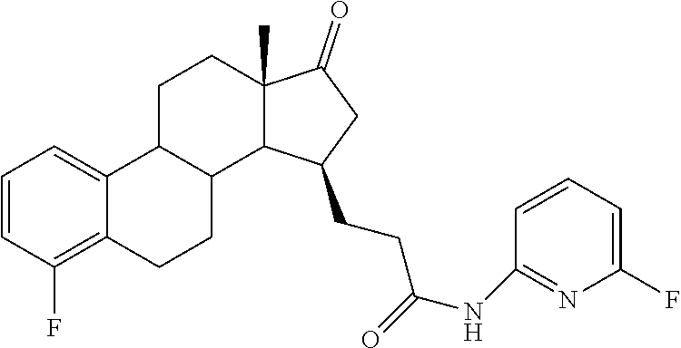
C1=CC(F)=C2C(=C1)C1C(CC2)C2C(C)(CC1)C(=O)CC2CCC(=O)NC1=NC(F)=CC=C1
